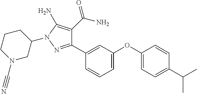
C1(C2=CC(OC3=CC=C(C(C)C)C=C3)=CC=C2)=NN(C2CCCN(C#N)C2)C(N)=C1C(N)=O
